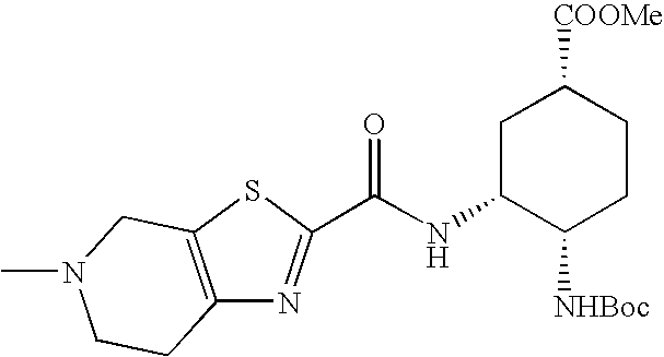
C1C(NC(=O)C2=NC3=C(S2)CN(C)CC3)C([NHBoc])CCC1[COOMe]
